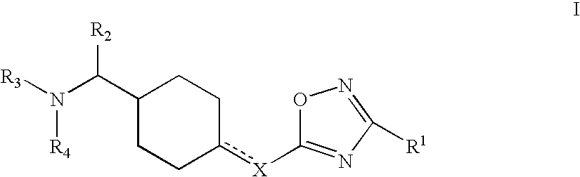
N(C(C1CCc([X]C2=NC([R1])=NO2)CC1)[R2])([R3])[R4]
